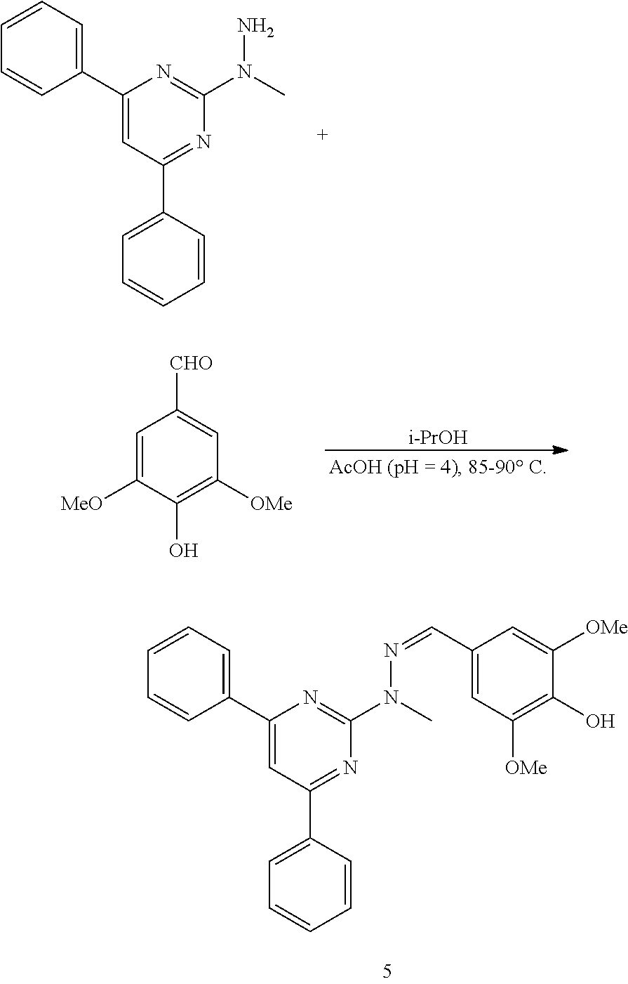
C1(C2=CC=CC=C2)=CC(C2=CC=CC=C2)=NC(N(C)N=CC2=CC([OMe])=C(O)C([OMe])=C2)=N1.C1(C2=CC=CC=C2)=CC(C2=CC=CC=C2)=NC(N(C)N)=N1.[i-PrOH].C1=C([MeO])C(O)=C([OMe])C=C1[CHO]
